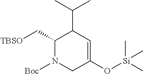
C1(C[TBSO])N([Boc])CC(O[Si](C)(C)C)=CC1C(C)C
